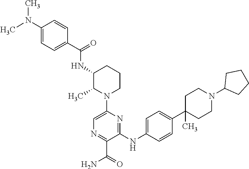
N(C1C(C)N(C2=CN=C(C(=O)N)C(NC3=CC=C(C4(C)CCN(C5CCCC5)CC4)C=C3)=N2)CCC1)C(C1=CC=C(N(C)C)C=C1)=O
